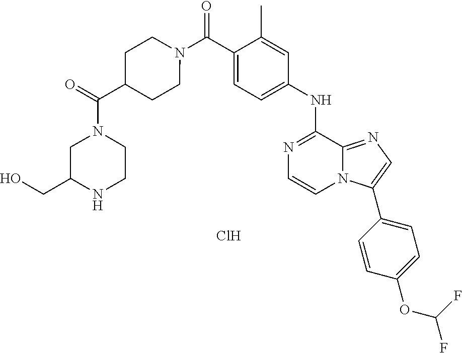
N1=C(NC2=CC=C(C(=O)N3CCC(C(N4CC(CO)NCC4)=O)CC3)C(C)=C2)C2=NC=C(C3=CC=C(OC(F)F)C=C3)N2C=C1.Cl
